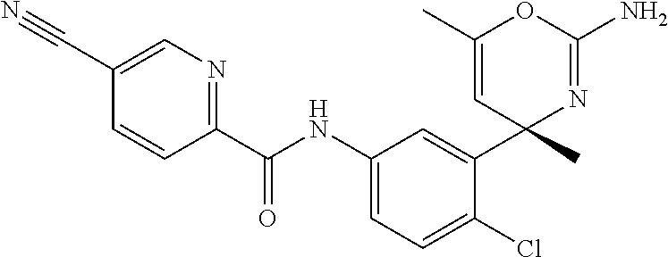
C1=C(C#N)C=CC(C(NC2=CC=C(Cl)C(C3(C)N=C(N)OC(C)=C3)=C2)=O)=N1
